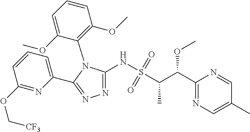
N1=C(NS(C(C(C2=NC=C(C)C=N2)OC)C)(=O)=O)N(C2=C(OC)C=CC=C2OC)C(C2=CC=CC(OC[CF3])=N2)=N1
